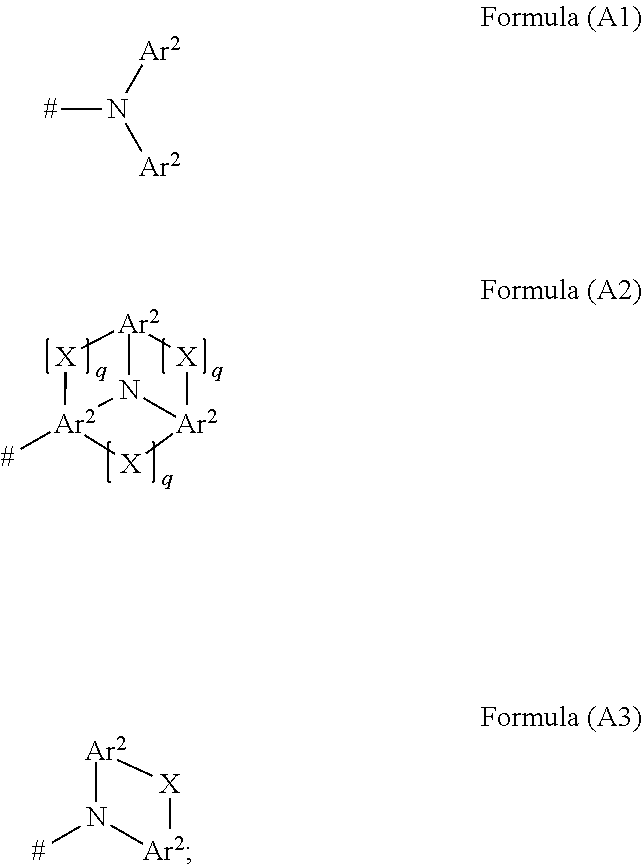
[Ar2]12N3[Ar2]([X][Ar2]3([#])[X]1)[X]2.[#]N([Ar2])[Ar2].[#]N1[Ar2][X][Ar2]1
